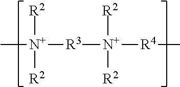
[R4]([N+]([R3][N+](C)([R2])[R2])([R2])[R2])C
